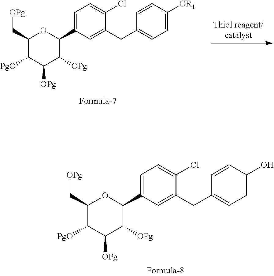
C1(CC2=CC=C([OR1])C=C2)=CC(C2OC(C[OPg])C([PgO])C([OPg])C2[OPg])=CC=C1Cl.C1(CC2=CC=C(O)C=C2)=CC(C2OC(C[OPg])C([PgO])C([OPg])C2[OPg])=CC=C1Cl
